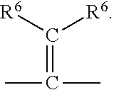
CC(C)=C([R6])[R6]
